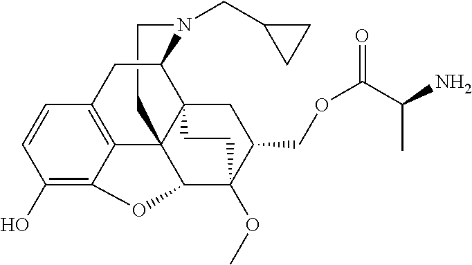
C1CN(CC2CC2)C2C34C15C1=C(C=CC(O)=C1OC5C(OC)(C(COC(=O)C(C)N)C3)CC4)C2
